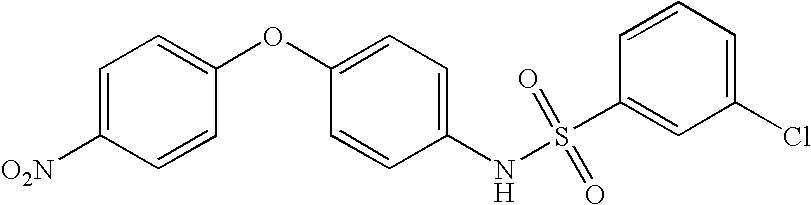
[O2N]C1=CC=C(OC2=CC=C(NS(C3=CC(Cl)=CC=C3)(=O)=O)C=C2)C=C1
